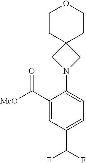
C1(C([MeO])=O)=CC(C(F)F)=CC=C1N1CC2(C1)CCOCC2
